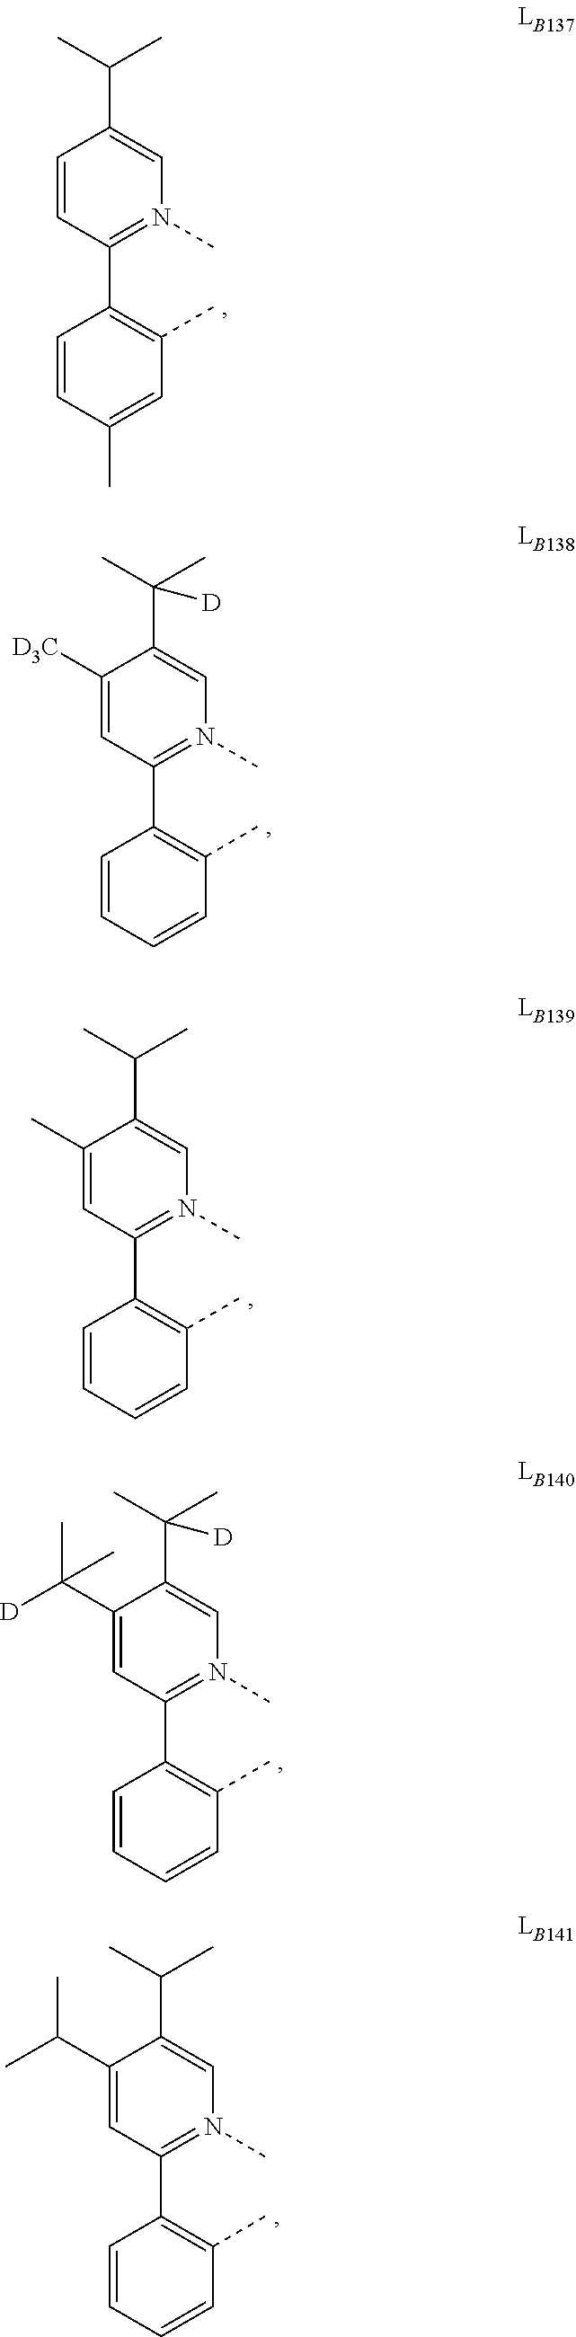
C1=CC(C2=C(C)C=C(C)C=C2)=N(C)C=C1C(C)C.C1([D3C])=CC(C2=C(C)C=CC=C2)=N(C)C=C1C(C)(C)[D].C1(C)=CC(C2=C(C)C=CC=C2)=N(C)C=C1C(C)C.C1(C([D])(C)C)=CC(C2=C(C)C=CC=C2)=N(C)C=C1C(C)(C)[D].C1(C(C)C)=CC(C2=C(C)C=CC=C2)=N(C)C=C1C(C)C
